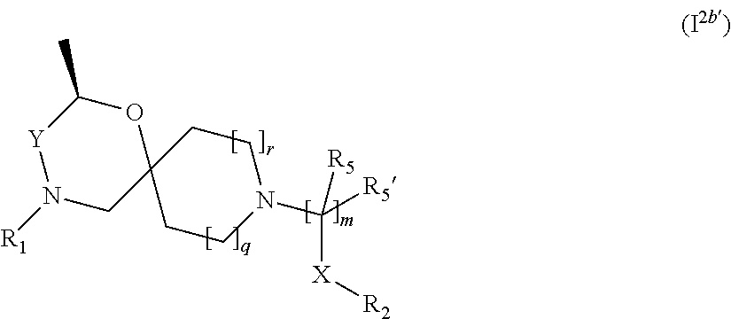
C1CN(C([X][R2])([R5])[R5])CCC12OC(C)[Y]N([R1])C2
